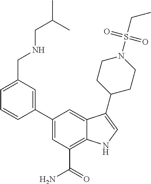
C1(C2=CC(CNCC(C)C)=CC=C2)=CC(C(=O)N)=C2C(=C1)C(C1CCN(S(CC)(=O)=O)CC1)=CN2
